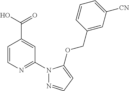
N1(C2=NC=CC(C(=O)O)=C2)N=CC=C1OCC1=CC([CN])=CC=C1
